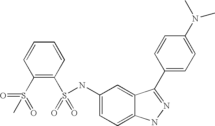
C1=CC=CC(S(=O)(=O)NC2=CC=C3C(=C2)C(C2=CC=C(N(C)C)C=C2)=NN3)=C1S(=O)(C)=O
